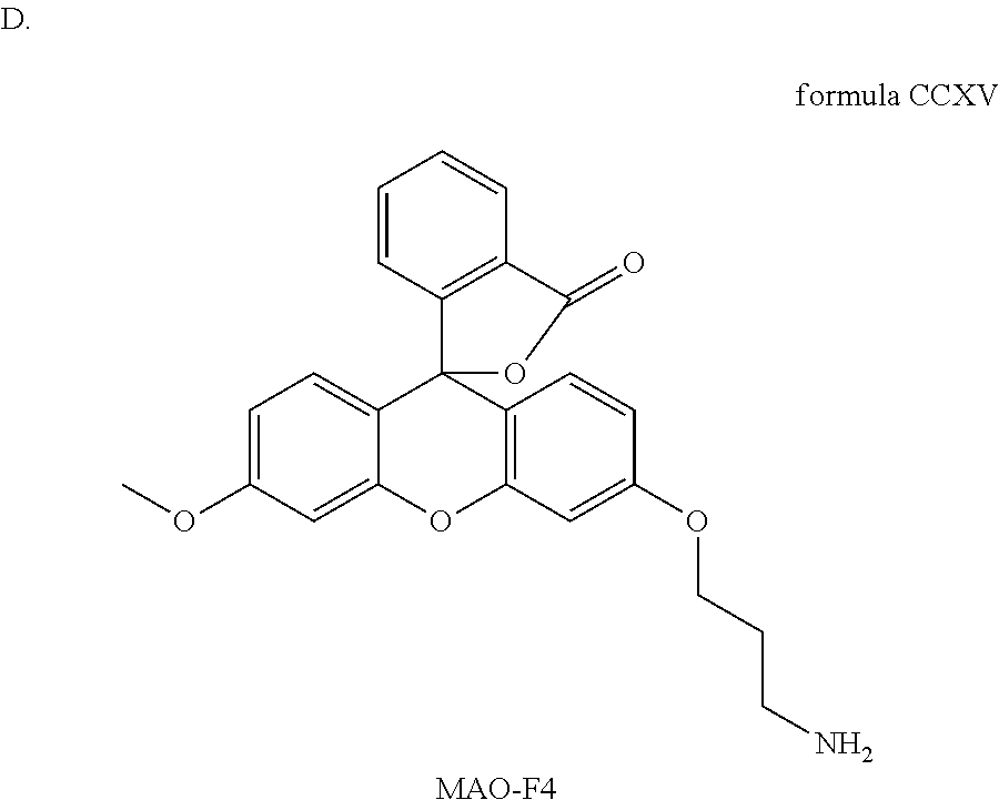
C1=C(OC)C=C2C(=C1)C1(C3=C(O2)C=C(OCCCN)C=C3)C2=C(C=CC=C2)C(=O)O1.[MAO-F4]
